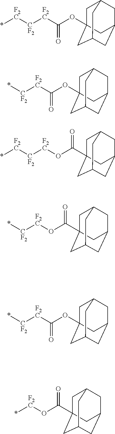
C1C2(OC([F2C][CF2][F2C]*)=O)CC3CC(CC1C3)C2.C1C2(OC([F2C][CF2]*)=O)CC3CC(CC1C3)C2.C1C2(C(O[F2C][CF2][F2C]*)=O)CC3CC(CC1C3)C2.C1C2(C(O[F2C][CF2]*)=O)CC3CC(CC1C3)C2.C1C2(OC([F2C][CF2]*)=O)CC3CC(CC1C3)C2.C1C2(C(O[F2C]*)=O)CC3CC(CC1C3)C2
